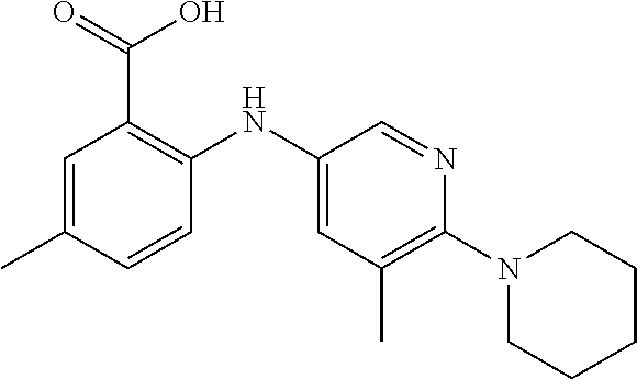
C1=C(C)C=CC(NC2=CC(C)=C(N3CCCCC3)N=C2)=C1C(=O)O
